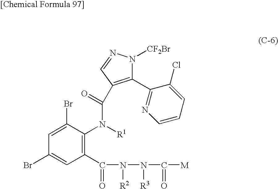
C1(C(N([R2])N([R3])C(=O)[M])=O)=C(N([R1])C(=O)C2=C(C3=NC=CC=C3Cl)N([CF2Br])N=C2)C(Br)=CC(Br)=C1
